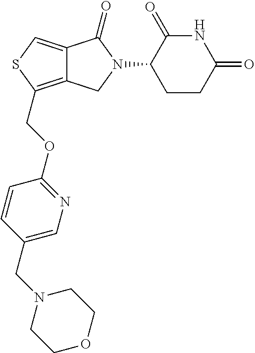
C12=CSC(COC3=NC=C(CN4CCOCC4)C=C3)=C1CN(C1CCC(=O)NC1=O)C2=O
